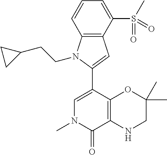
C1(C2=CN(C)C(=O)C3=C2OC(C)(C)CN3)=CC2=C(N1CCC1CC1)C=CC=C2S(C)(=O)=O
